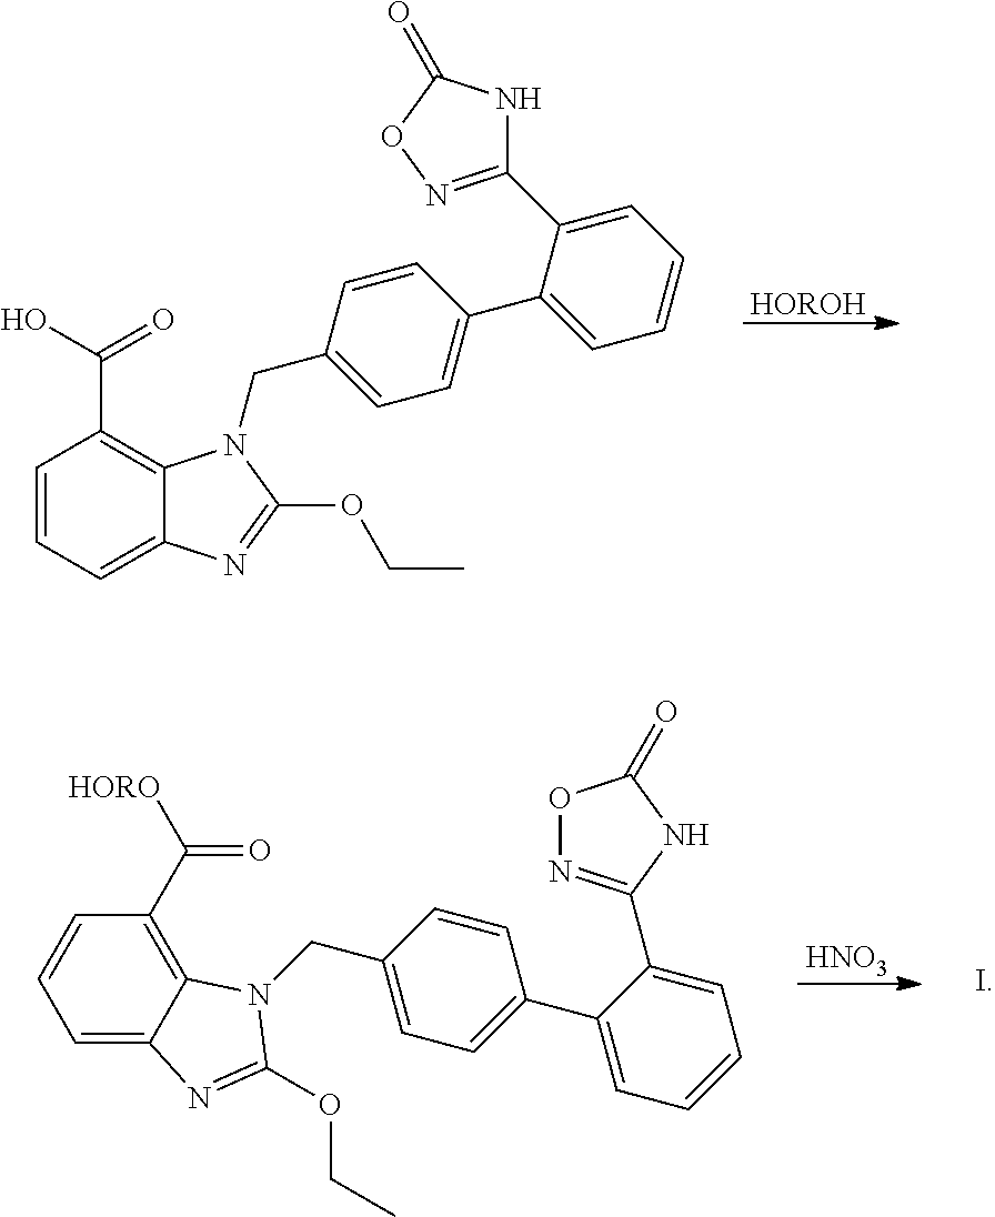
C1=CC=C2C(=C1C(O)=O)N(CC1=CC=C(C3=CC=CC=C3C3=NOC(=O)N3)C=C1)C(OCC)=N2.[HOROH].[HNO3].C1=C2C(=C(C([HORO])=O)C=C1)N(CC1=CC=C(C3=CC=CC=C3C3=NOC(=O)N3)C=C1)C(OCC)=N2
